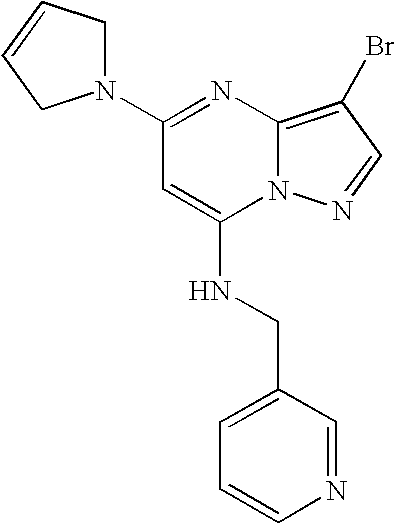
C1=CN=CC(CNC2=CC(N3CC=CC3)=NC3=C(Br)C=NN23)=C1
